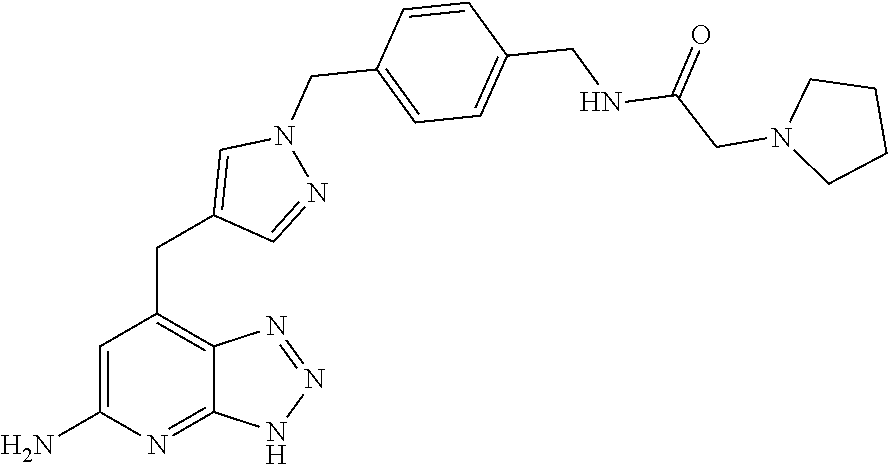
C1=C(N)N=C2C(=C1CC1=CN(CC3=CC=C(CNC(CN4CCCC4)=O)C=C3)N=C1)N=NN2
